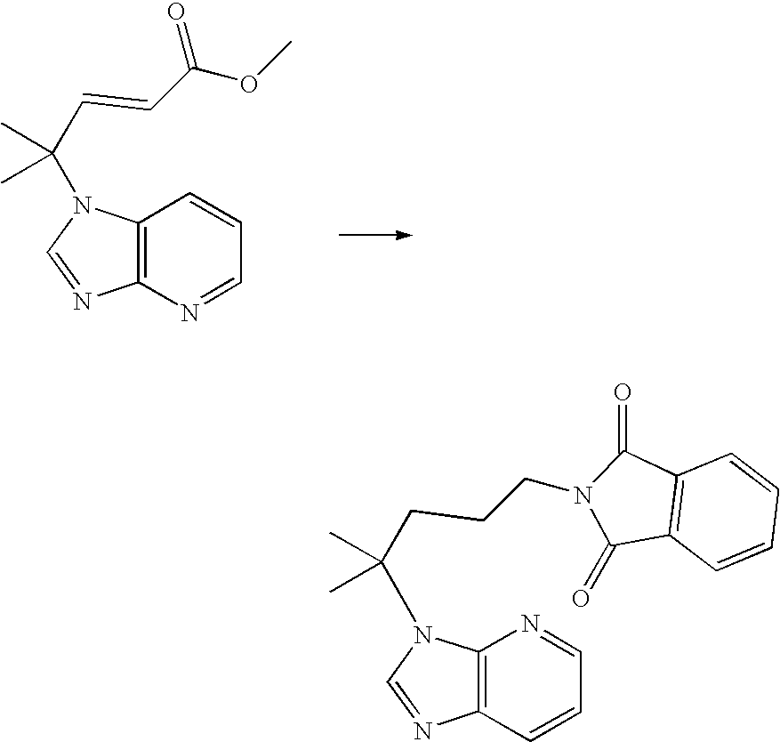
C12=C(N=CC=C1)N=CN2C(C=CC(OC)=O)(C)C.C12=C(C=CC=N1)N=CN2C(CCCN1C(=O)C2=C(C1=O)C=CC=C2)(C)C
